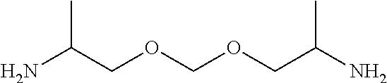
NC(COCOCC(N)C)C
